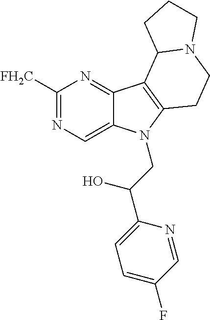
C1([FH2C])=NC=C2C(=N1)C1=C(N2CC(C2=CC=C(F)C=N2)O)CCN2C1CCC2
